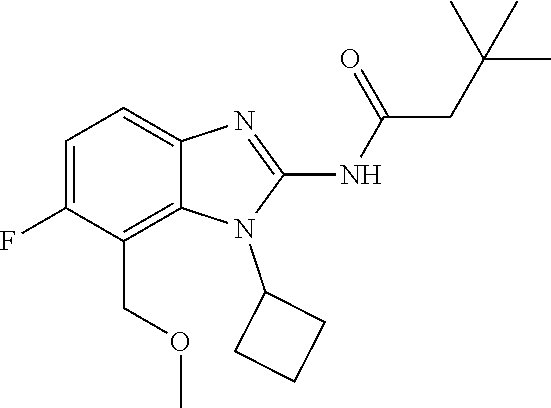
C1=C(F)C(COC)=C2C(=C1)N=C(NC(=O)CC(C)(C)C)N2C1CCC1
